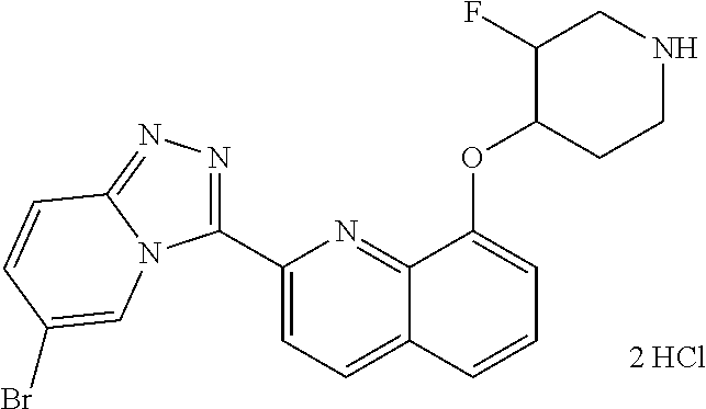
C1(C2=NN=C3N2C=C(Br)C=C3)=CC=C2C(=N1)C(OC1CCNCC1F)=CC=C2
